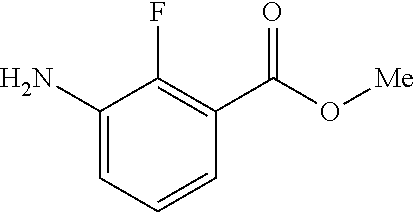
C1(N)=CC=CC(C(O[Me])=O)=C1F
